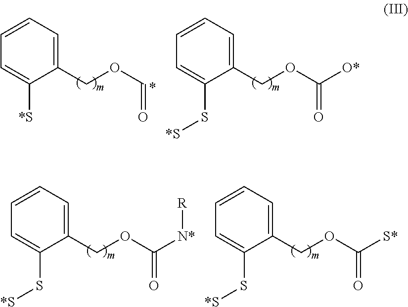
C1(COC=O)=CC=CC=C1[*S].C1(COC([O*])=O)=CC=CC=C1S[*S].C1(COC([N*][R])=O)=CC=CC=C1S[*S].C1(COC([S*])=O)=CC=CC=C1S[*S]
